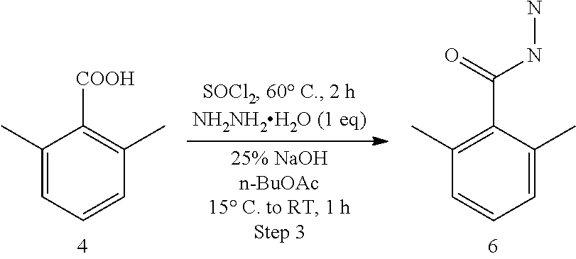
C1(C)=CC=CC(C)=C1[COOH].C1(C)=C(C(=O)NN)C(C)=CC=C1
